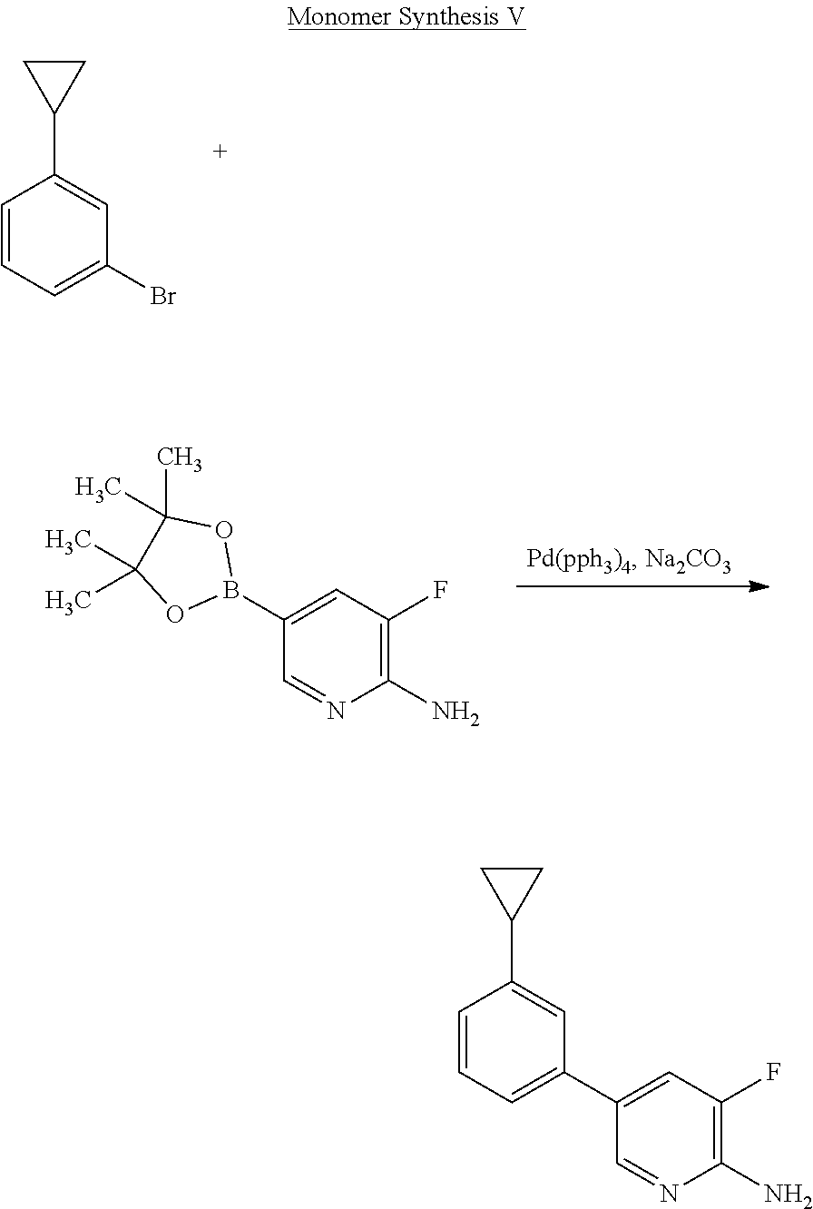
C1=CC=C(Br)C=C1C1CC1.C1(B2OC(C)(C)C(C)(C)O2)=CC(F)=C(N)N=C1.C1=CC=C(C2=CC(F)=C(N)N=C2)C=C1C1CC1
